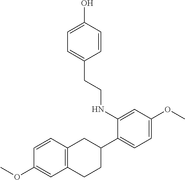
C1=C(O)C=CC(CCNC2=CC(OC)=CC=C2C2CC3=C(CC2)C=C(OC)C=C3)=C1
